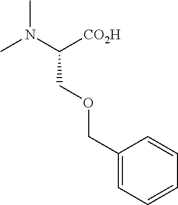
C1(COCC(N(C)C)[CO2H])=CC=CC=C1
